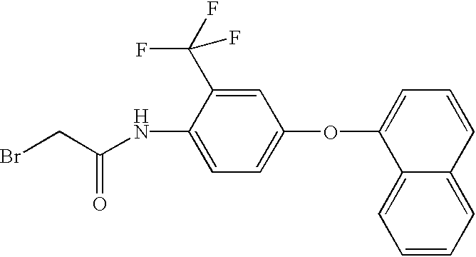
BrCC(NC1=CC=C(OC2=CC=CC3=CC=CC=C23)C=C1C(F)(F)F)=O
